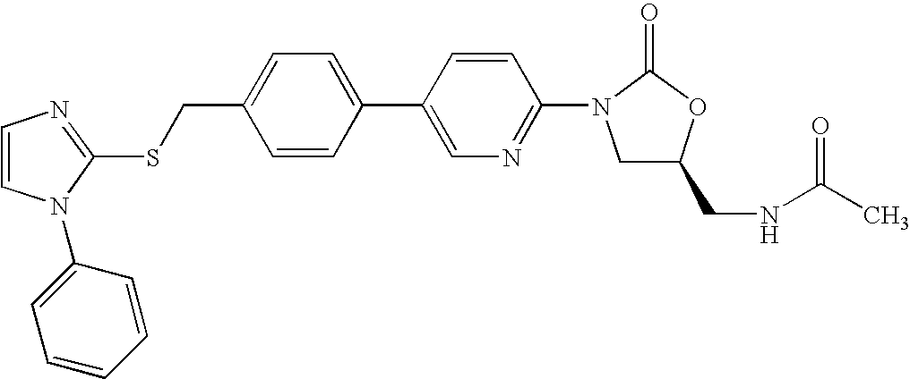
C1(CSC2=NC=CN2C2=CC=CC=C2)=CC=C(C2=CN=C(N3C(=O)OC(CNC(C)=O)C3)C=C2)C=C1
